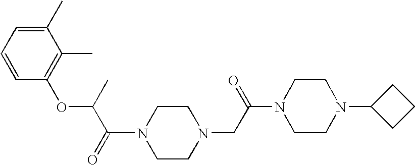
N1(C(=O)C(OC2=C(C)C(C)=CC=C2)C)CCN(CC(N2CCN(C3CCC3)CC2)=O)CC1
